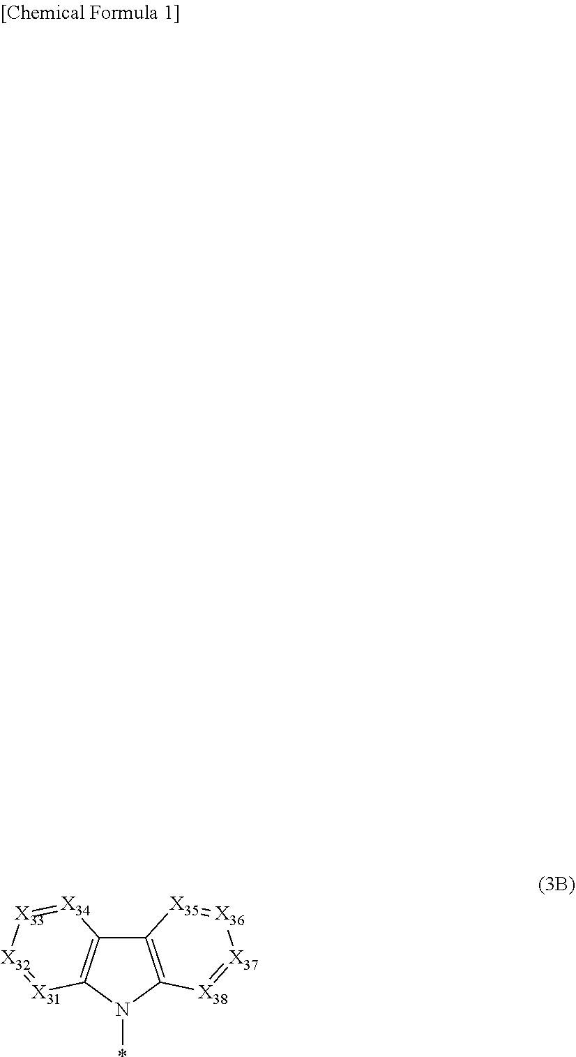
C12=C(N(*)C3=C1[X34]=[X33][X32]=[X31]3)[X38]=[X37][X36]=[X35]2
